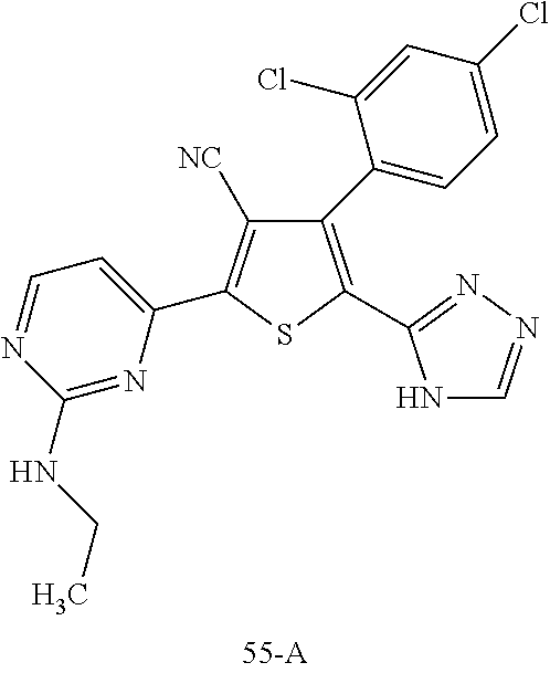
C1(NCC)=NC(C2=C([NC])C(C3=CC=C(Cl)C=C3Cl)=C(C3=NN=CN3)S2)=CC=N1
